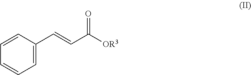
C1=C(C=CC([OR3])=O)C=CC=C1
